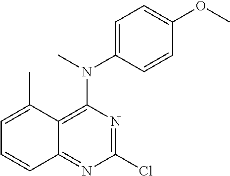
C12=NC(Cl)=NC(N(C)C3=CC=C(OC)C=C3)=C1C(C)=CC=C2
